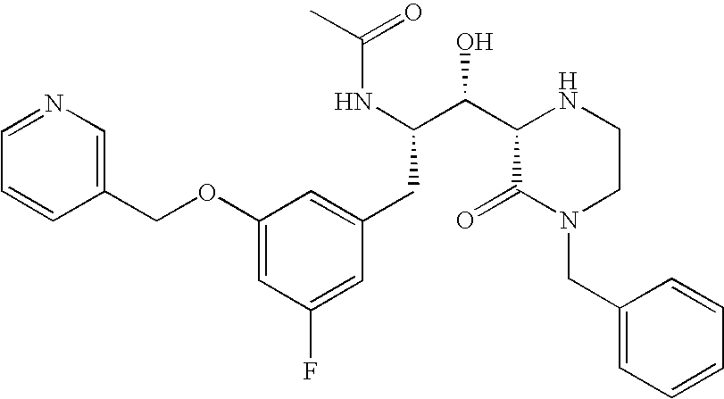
C(C(NC(=O)C)C(C1C(=O)N(CC2=CC=CC=C2)CCN1)O)C1=CC(OCC2=CN=CC=C2)=CC(F)=C1
